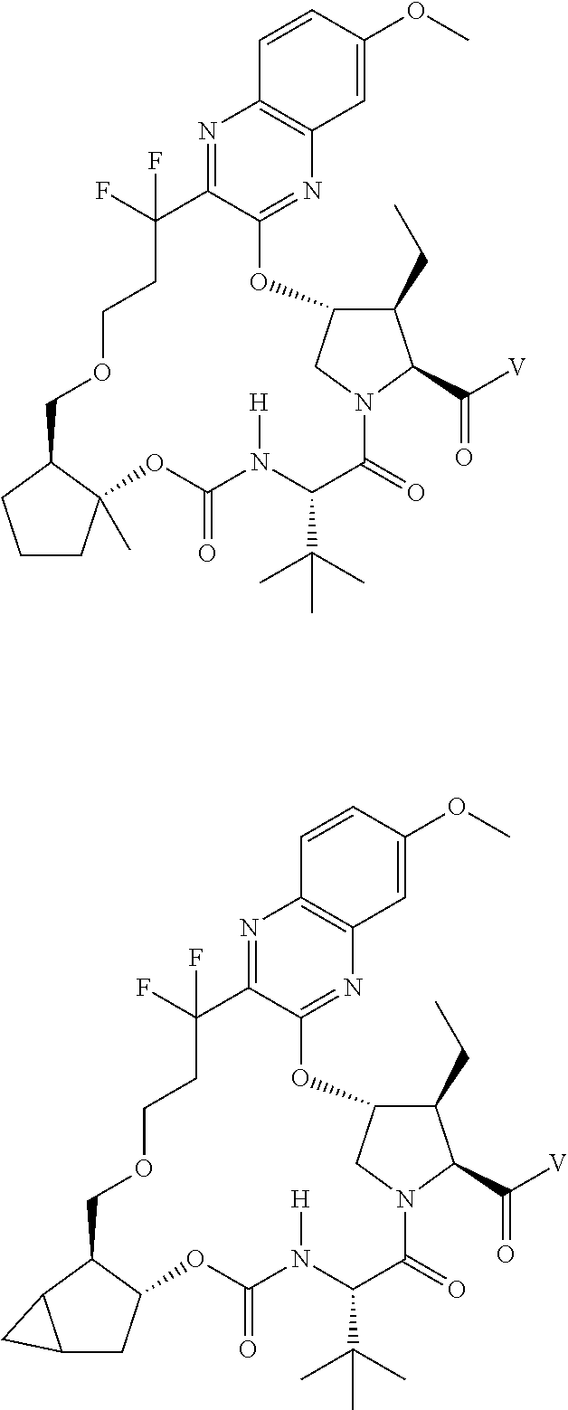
N1=C2C(=NC3=C1C=CC(OC)=C3)OC1C(CC)C(C([V])=O)N(C(=O)C(C(C)(C)C)N([H])C(=O)OC3(C)C(COCCC2(F)F)CCC3)C1.N1=C2C(=NC3=C1C=CC(OC)=C3)OC1C(CC)C(C([V])=O)N(C(=O)C(C(C)(C)C)N([H])C(=O)OC3C(COCCC2(F)F)C2C(C3)C2)C1
